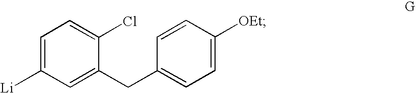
C1=CC(CC2=CC([Li])=CC=C2Cl)=CC=C1[OEt]
